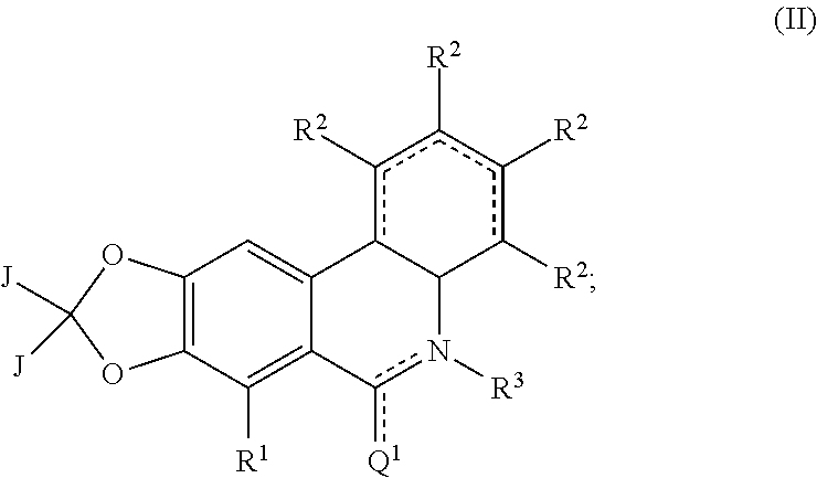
C12=C(C=C3C(=C1[R1])c([Q1])n([R3])C1c3c([R2])c([R2])c([R2])c1[R2])OC([J])([J])O2
